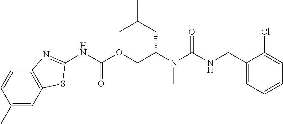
C1(Cl)=CC=CC=C1CNC(N(C(COC(NC1=NC2=C(C=C(C)C=C2)S1)=O)CC(C)C)C)=O
